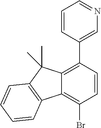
C12=C(Br)C=CC(C3=CN=CC=C3)=C1C(C)(C)C1=C2C=CC=C1
